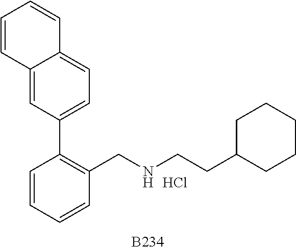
[B234].C1=CC=CC(CNCCC2CCCCC2)=C1C1=CC=C2C(=C1)C=CC=C2.Cl
